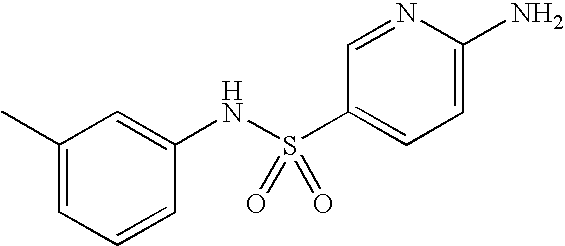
C1=CC(NS(C2=CC=C(N)N=C2)(=O)=O)=CC(C)=C1
